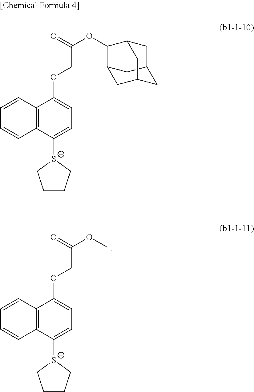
C1=CC2=C(C=C1)C([S+]1CCCC1)=CC=C2OCC(OC1C2CC3CC(C2)CC1C3)=O.C1=CC2=C(C=C1)C([S+]1CCCC1)=CC=C2OCC(OC)=O
